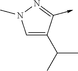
C1=C(C(C)C)C(->C)=NN1C
